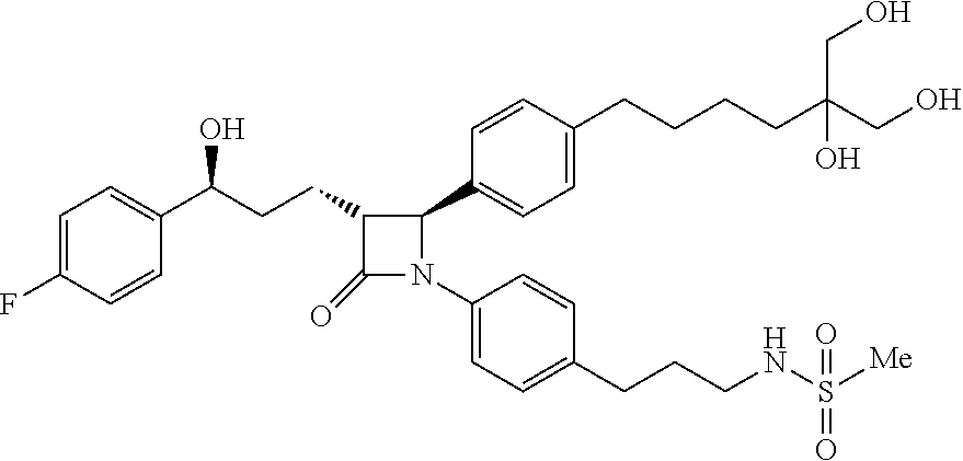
C1(=O)C(CCC(C2=CC=C(F)C=C2)O)C(C2=CC=C(CCCCC(CO)(CO)O)C=C2)N1C1=CC=C(CCCNS([Me])(=O)=O)C=C1
